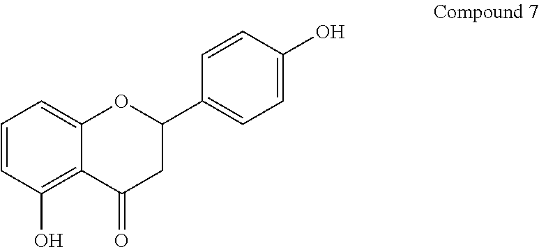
C1=CC(O)=C2C(=C1)OC(C1=CC=C(O)C=C1)CC2=O
